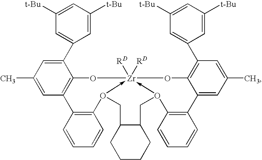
C1(C2=CC([t-Bu])=CC([t-Bu])=C2)=CC(C)=CC2=C1O[Zr]13([RD])([RD])-O(C4=C2C=CC=C4)CC2CCCCC2CO->1C1=C(C2=CC(C)=CC(C4=CC([t-Bu])=CC([t-Bu])=C4)=C2O3)C=CC=C1
